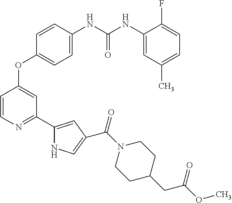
C1=C(NC(NC2=CC(C)=CC=C2F)=O)C=CC(OC2=CC(C3=CC(C(N4CCC(CC(OC)=O)CC4)=O)=CN3)=NC=C2)=C1
